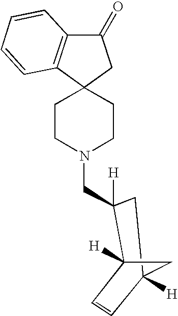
C12(CCN(CC3([H])C4([H])C=CC([H])(C3)C4)CC1)CC(=O)C1=C2C=CC=C1
